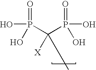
OP(C(P(O)(=O)O)([X])C)(=O)O
